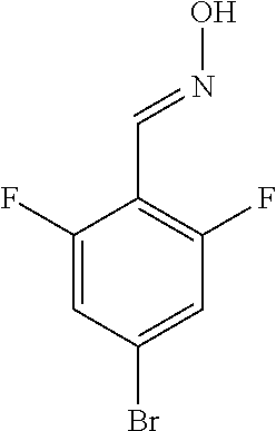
C1(F)=CC(Br)=CC(F)=C1C=NO
